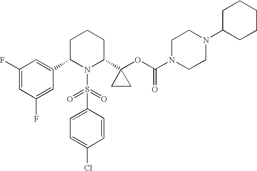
C1(F)=CC(C2N(S(=O)(=O)C3=CC=C(Cl)C=C3)C(C3(OC(N4CCN(C5CCCCC5)CC4)=O)CC3)CCC2)=CC(F)=C1
